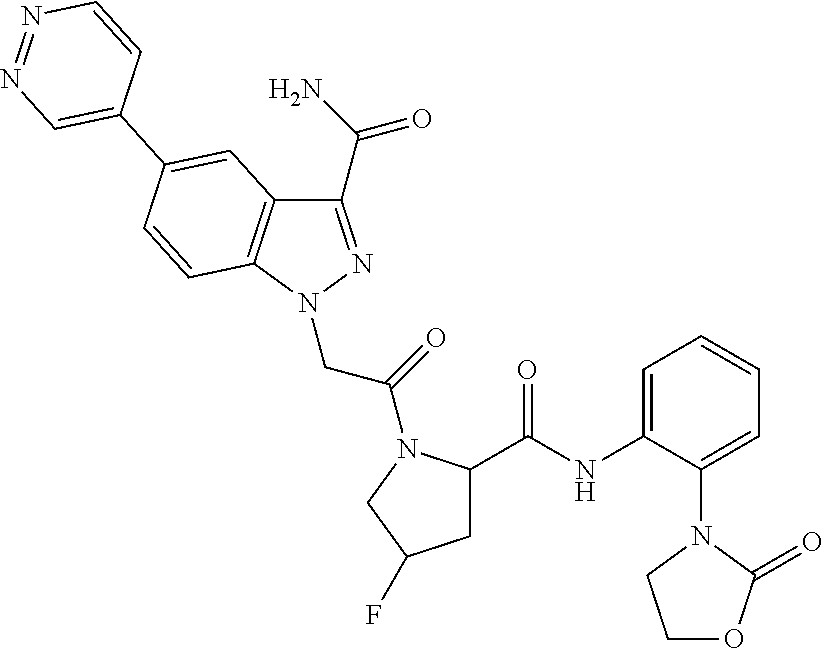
C1(C(N)=O)=NN(CC(=O)N2C(C(NC3=CC=CC=C3N3CCOC3=O)=O)CC(F)C2)C2=C1C=C(C1=CN=NC=C1)C=C2
